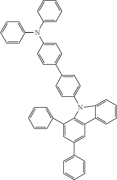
C1=CC(N(C2=CC=CC=C2)C2=CC=C(C3=CC=C(N4C5=C(C=C(C6=CC=CC=C6)C=C5C5=CC=CC=C5)C5=CC=CC=C54)C=C3)C=C2)=CC=C1
